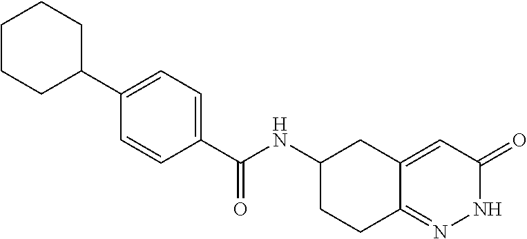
C1(C(NC2CCC3=NNC(=O)C=C3C2)=O)=CC=C(C2CCCCC2)C=C1
